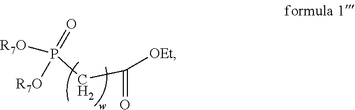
P([R7O])(=O)([R7O])CC([OEt])=O
